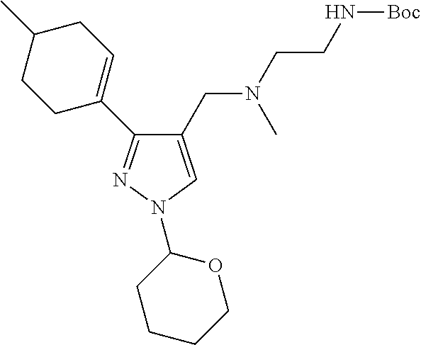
C1(CN(CCN[Boc])C)=CN(C2CCCCO2)N=C1C1=CCC(C)CC1
